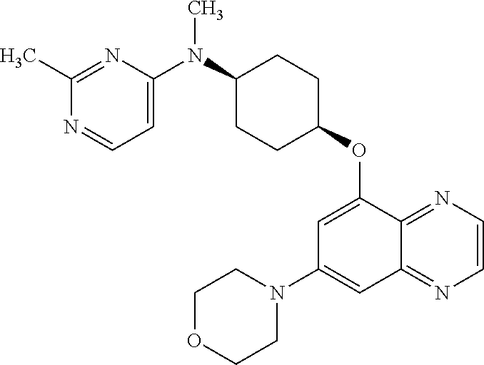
C1(C)=NC(N(C2CCC(OC3=CC(N4CCOCC4)=CC4=NC=CN=C34)CC2)C)=CC=N1
